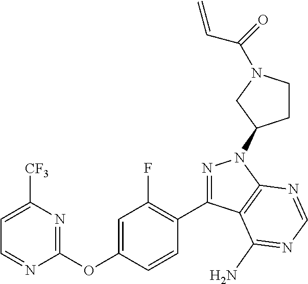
C1(OC2=CC(F)=C(C3=NN(C4CCN(C(=O)C=C)C4)C4=C3C(N)=NC=N4)C=C2)=NC([CF3])=CC=N1
